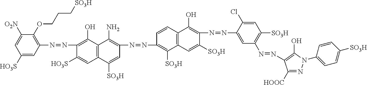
C1([HO3S])=CC(N=NC2=C(O)C3=C(C=C2[HO3S])C([SO3H])=CC(N=NC2=C([SO3H])C4=C(C=C2)C(O)=C(N=NC2=CC(N=NC5=C(O)N(C6=CC=C([SO3H])C=C6)N=C5[HOOC])=C([SO3H])C=C2Cl)C([SO3H])=C4)=C3N)=C(OCCC[SO3H])C([O2N])=C1
